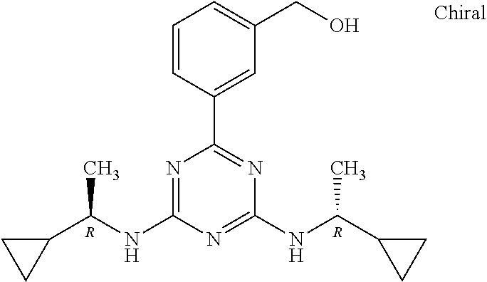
N1=C(NC(C2CC2)C)N=C(NC(C2CC2)C)N=C1C1=CC(CO)=CC=C1.[R].[R]
